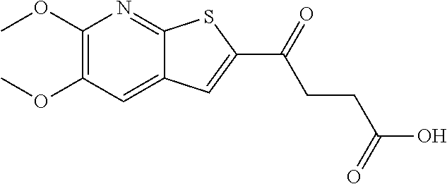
C1(OC)=C(OC)C=C2C(=N1)SC(C(=O)CCC(O)=O)=C2
